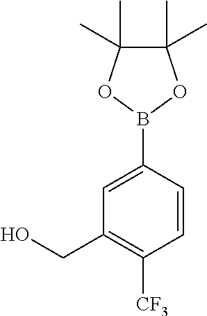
C1=C(B2OC(C)(C)C(C)(C)O2)C=CC([CF3])=C1CO
